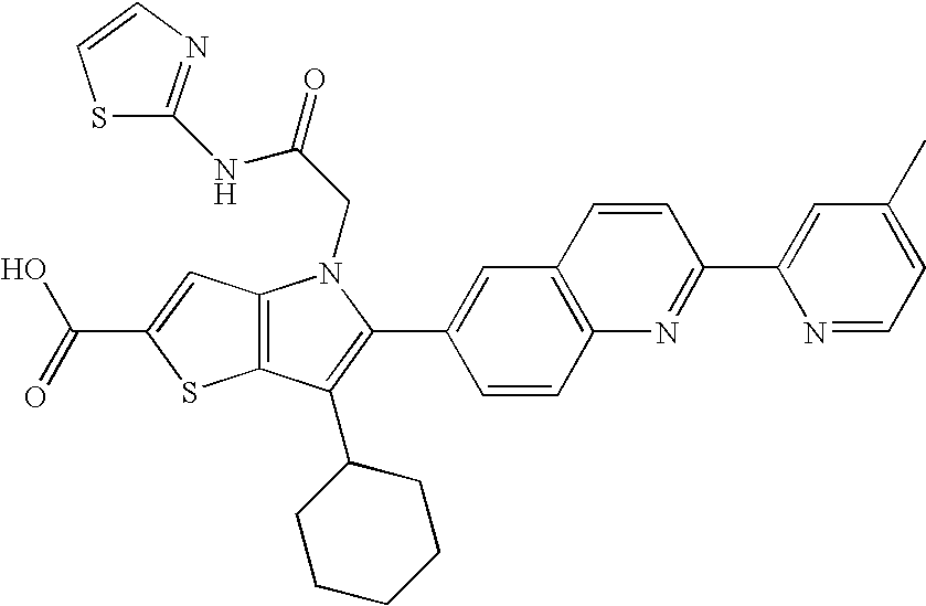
C(C1=CC2=C(S1)C(C1CCCCC1)=C(C1=CC3=C(C=C1)N=C(C1=CC(C)=CC=N1)C=C3)N2CC(=O)NC1=NC=CS1)(=O)O
